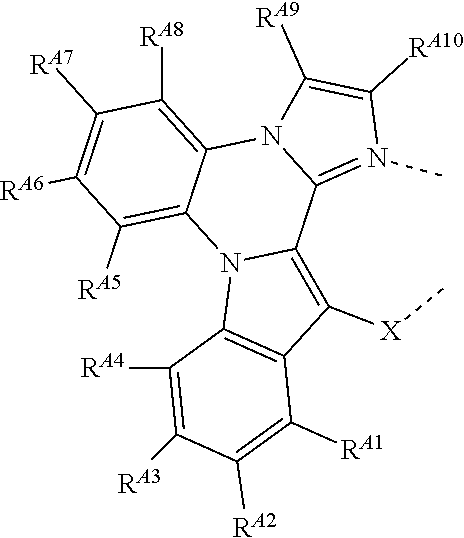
C1([RA8])=C2N3C(=N(C)C([RA10])=C3[RA9])C3=C([X]C)C4=C(N3C2=C([RA5])C([RA6])=C1[RA7])C([RA4])=C([RA3])C([RA2])=C4[RA1]
